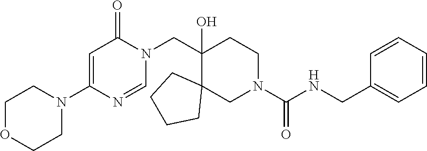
C1OCCN(C2=CC(=O)N(CC3(O)CCN(C(NCC4=CC=CC=C4)=O)CC34CCCC4)C=N2)C1
